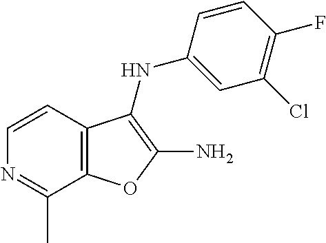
C12=C(C=CN=C1C)C(NC1=CC(Cl)=C(F)C=C1)=C(N)O2
